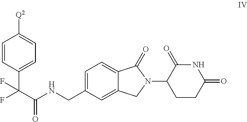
C1(C(C(NCC2=CC=C3C(=C2)CN(C2CCC(=O)NC2=O)C3=O)=O)(F)F)=CC=C([Q2])C=C1
